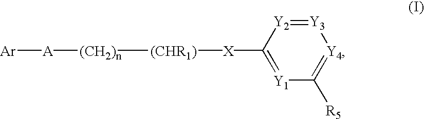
C1([X][(CHR1)][(CH2)n][A][Ar])=[Y1]C([R5])=[Y4][Y3]=[Y2]1
